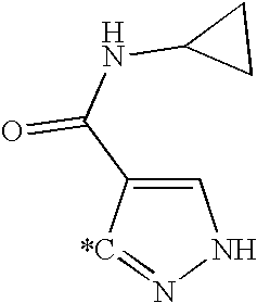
C1=C(C(NC2CC2)=O)[*C]=NN1
